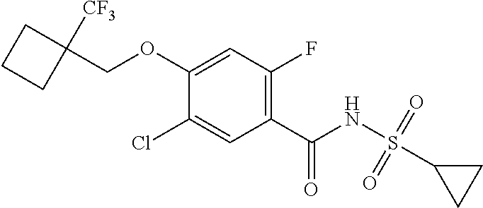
O(C1=CC(F)=C(C(NS(=O)(=O)C2CC2)=O)C=C1Cl)CC1([CF3])CCC1
